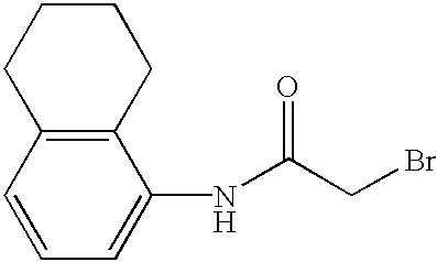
C1=C(NC(CBr)=O)C2=C(C=C1)CCCC2
